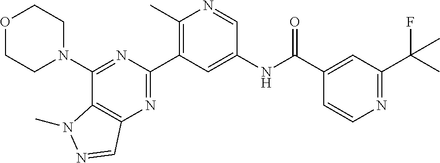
O1CCN(C2=NC(C3=C(C)N=CC(NC(C4=CC(C(F)(C)C)=NC=C4)=O)=C3)=NC3=C2N(C)N=C3)CC1
